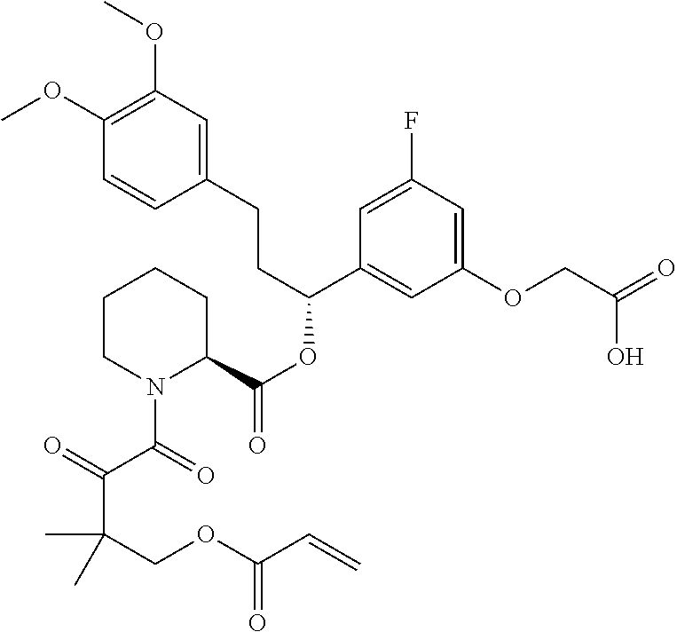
C1(OC)=C(OC)C=C(CCC(OC(=O)C2CCCCN2C(C(=O)C(COC(C=C)=O)(C)C)=O)C2=CC(OCC(=O)O)=CC(F)=C2)C=C1
